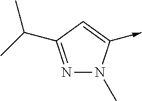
N1=C(C(C)C)C=C(->C)N1C
